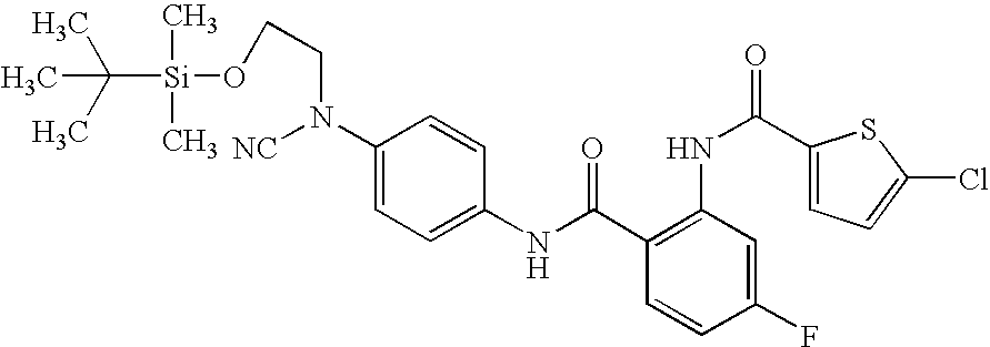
C1(NC(=O)C2=C(NC(=O)C3=CC=C(Cl)S3)C=C(F)C=C2)=CC=C(N(CCO[Si](C(C)(C)C)(C)C)[NC])C=C1
